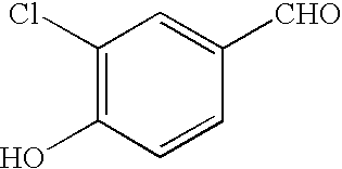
C1=CC(O)=C(Cl)C=C1[CHO]
